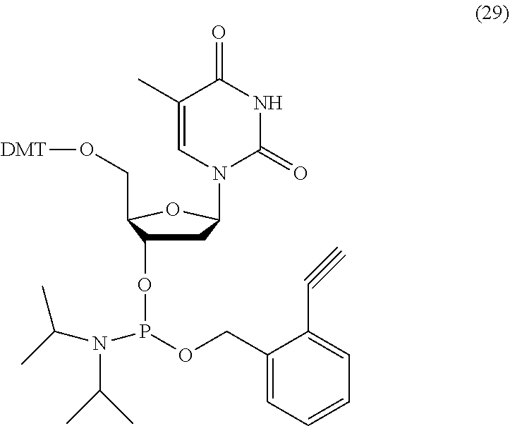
C1C(OP(OCC2=CC=CC=C2C#C)N(C(C)C)C(C)C)C(CO[DMT])OC1N1C(=O)NC(=O)C(C)=C1
